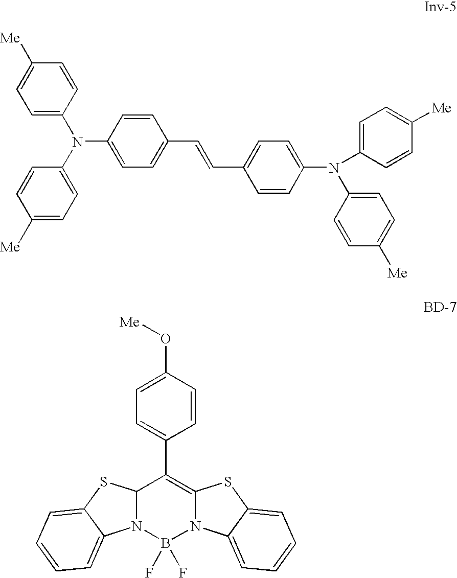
C1=C(N(C2=CC=C([Me])C=C2)C2=CC=C(C=CC3=CC=C(N(C4=CC=C([Me])C=C4)C4=CC=C([Me])C=C4)C=C3)C=C2)C=CC([Me])=C1.C1=CC(O[Me])=CC=C1C1=C2N(B(F)(F)N3C1SC1=CC=CC=C31)C1=CC=CC=C1S2
